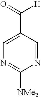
C1(C(=O)[H])=CN=C([NMe2])N=C1
